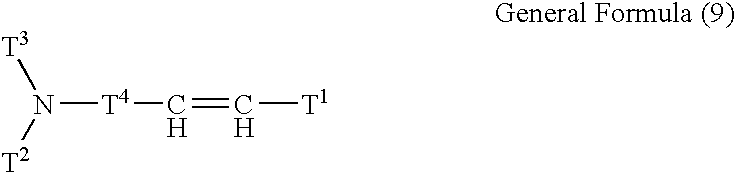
[T4](N([T2])[T3])C=C[T1]
